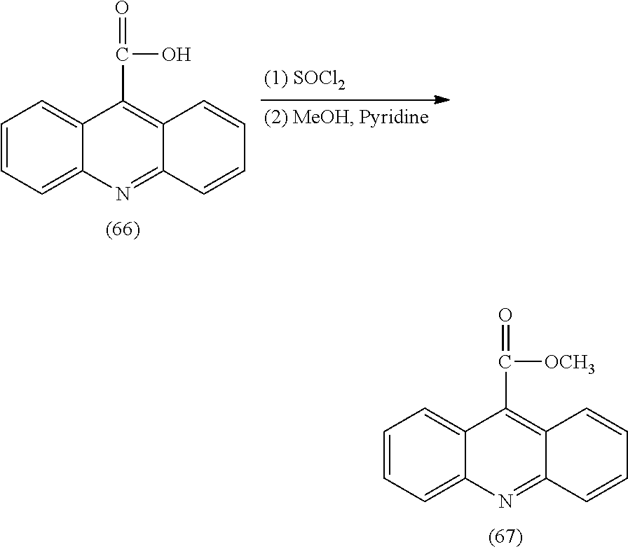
C1=CC=C2C(=C1)C(C(=O)O)=C1C(=N2)C=CC=C1.C1=CC=C2C(=C1)C(C(=O)[OCH3])=C1C(=N2)C=CC=C1
